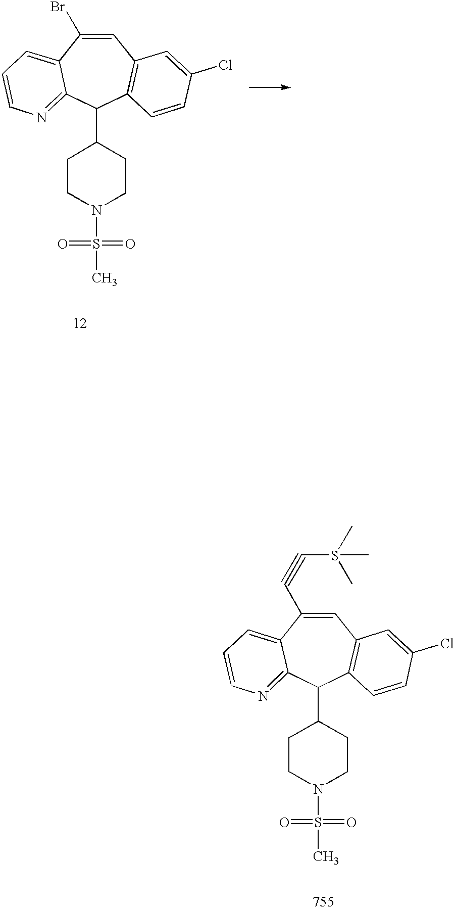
C1=C(Br)C2=CC=CN=C2C(C2CCN(S(C)(=O)=O)CC2)C2=C1C=C(Cl)C=C2.C1=C(C#CS(C)(C)C)C2=CC=CN=C2C(C2CCN(S(C)(=O)=O)CC2)C2=C1C=C(Cl)C=C2
